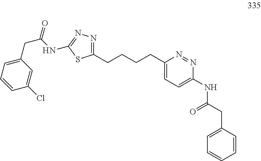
C1(CCCCC2=CC=C(NC(CC3=CC=CC=C3)=O)N=N2)=NN=C(NC(CC2=CC=CC(Cl)=C2)=O)S1
